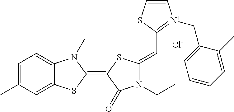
[Cl-].C1=C(C)C=C2C(=C1)N(C)C(=C1C(=O)N(CC)C(=CC3=[N+](CC4=CC=CC=C4C)C=CS3)S1)S2
